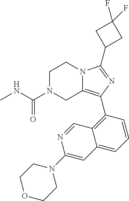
C1N(C(NC)=O)CC2=C(C3=C4C(=CC=C3)C=C(N3CCOCC3)N=C4)N=C(C3CC(F)(F)C3)N2C1
